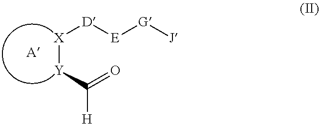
[E]([D][X][Y]C([H])=O)[G][J].[A]
